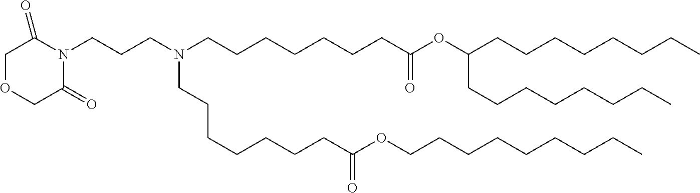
C(C(=O)OCCCCCCCCC)CCCCCCN(CCCN1C(=O)COCC1=O)CCCCCCCC(OC(CCCCCCCC)CCCCCCCC)=O
